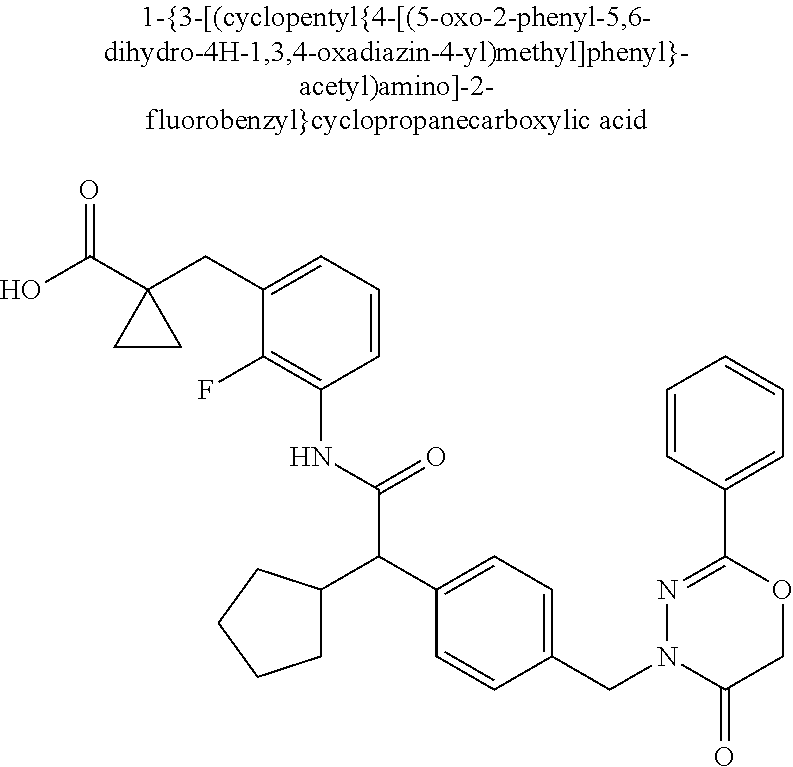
OC(C1(CC2=CC=CC(NC(C(C3=CC=C(CN4C(=O)COC(C5=CC=CC=C5)=N4)C=C3)C3CCCC3)=O)=C2F)CC1)=O
